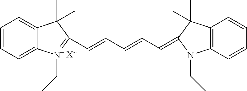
C1=CC=C2C(=C1)C(C)(C)C(C=CC=CC=C1C(C)(C)C3=C(N1CC)C=CC=C3)=[N+]2CC.[X~]
